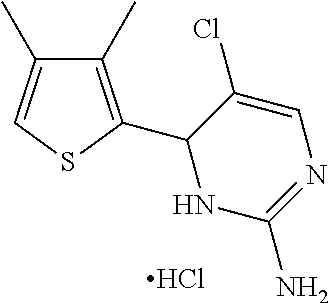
C1(C)=C(C2NC(N)=NC=C2Cl)SC=C1C.Cl
